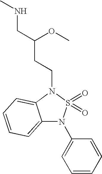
C12=CC=CC=C1N(CCC(CNC)OC)S(=O)(=O)N2C1=CC=CC=C1
